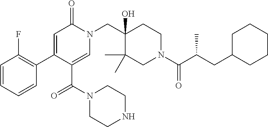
N1(CC2(O)C(C)(C)CN(C(=O)C(CC3CCCCC3)C)CC2)C(=O)C=C(C2=C(F)C=CC=C2)C(C(=O)N2CCNCC2)=C1
